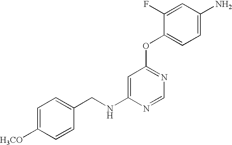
C1=C([H3CO])C=CC(CNC2=CC(OC3=CC=C(N)C=C3F)=NC=N2)=C1
